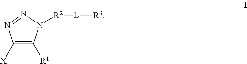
C1([X])=C([R1])N([R2][L][R3])N=N1
